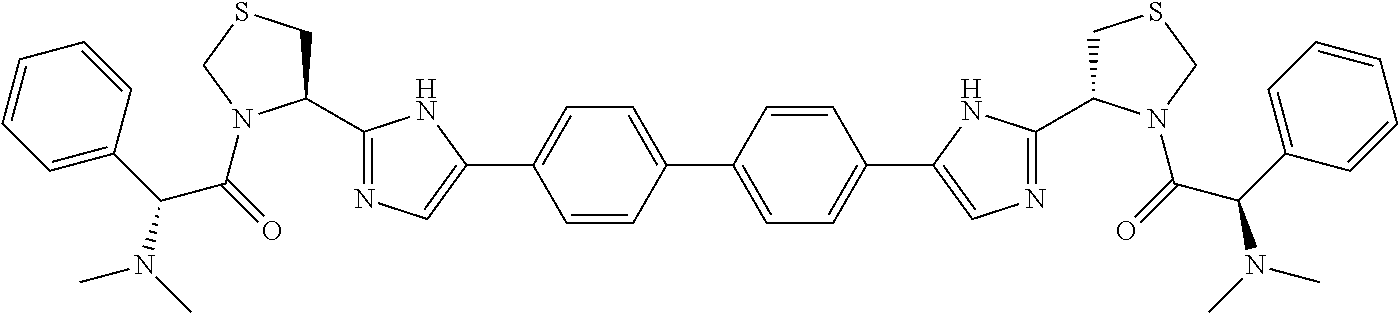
C1=CC(C2=CC=C(C3=CN=C(C4CSCN4C(=O)C(C4=CC=CC=C4)N(C)C)N3)C=C2)=CC=C1C1=CN=C(C2CSCN2C(C(C2=CC=CC=C2)N(C)C)=O)N1
